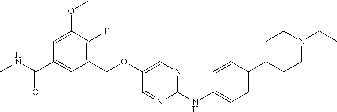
C1(COC2=CN=C(NC3=CC=C(C4CCN(CC)CC4)C=C3)N=C2)=C(F)C(OC)=CC(C(NC)=O)=C1
